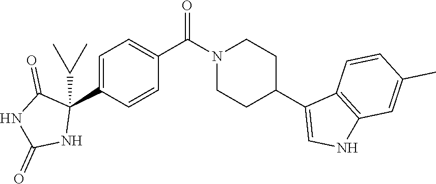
C1=CC(C2(C(C)C)C(=O)NC(=O)N2)=CC=C1C(N1CCC(C2=CNC3=C2C=CC(C)=C3)CC1)=O
